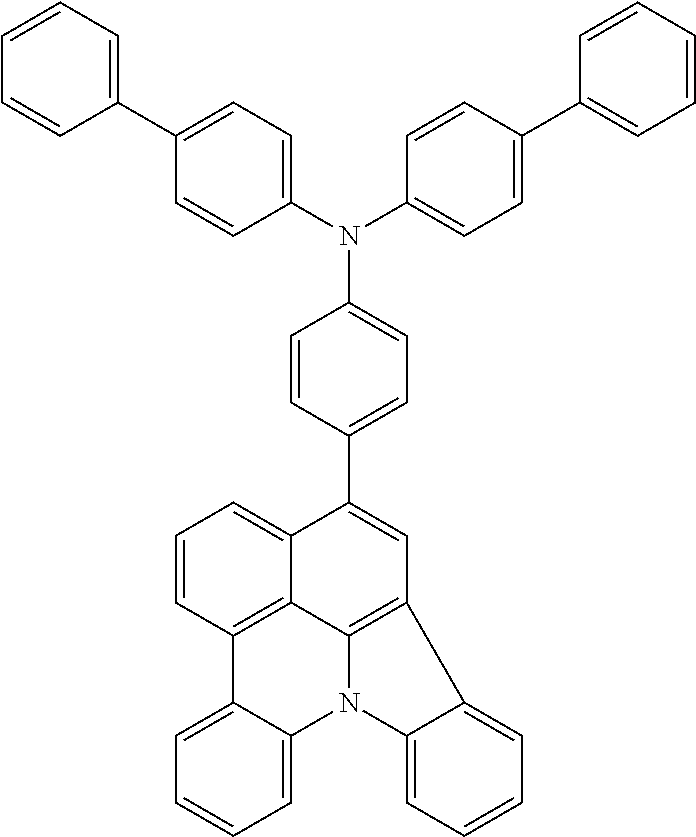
C1=C(N(C2=CC=C(C3=CC=CC=C3)C=C2)C2=CC=C(C3=CC=CC=C3)C=C2)C=CC(C2=CC3=C4C5=C(C6=CC=CC=C6N4C4=CC=CC=C34)C=CC=C25)=C1
